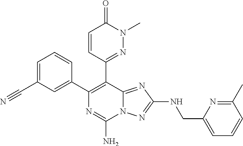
C1(C2=C(C3=CC(C#N)=CC=C3)N=C(N)N3C2=NC(NCC2=CC=CC(C)=N2)=N3)=NN(C)C(=O)C=C1
